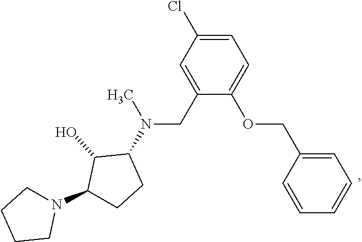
N(CC1=CC(Cl)=CC=C1OCC1=CC=CC=C1)(C1C(O)C(N2CCCC2)CC1)C
